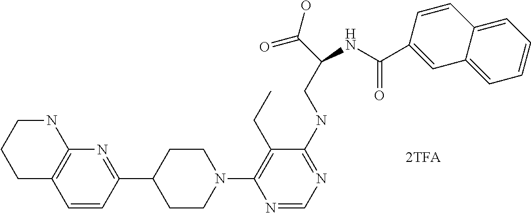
N1(C2=C(CC)C(NCC(C(=O)O)NC(=O)C3=CC4=CC=CC=C4C=C3)=NC=N2)CCC(C2=NC3=C(C=C2)CCCN3)CC1
